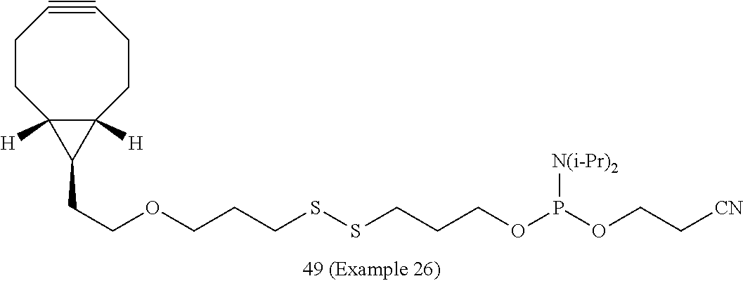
C12([H])C([H])(C1CCOCCCSSCCCOP(OCC[CN])[N(i-Pr)2])CCC#CCC2
